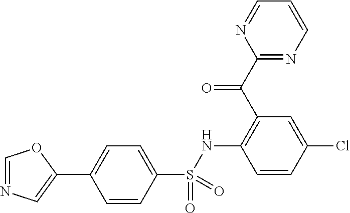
C1=NC=C(C2=CC=C(S(=O)(=O)NC3=C(C(=O)C4=NC=CC=N4)C=C(Cl)C=C3)C=C2)O1
